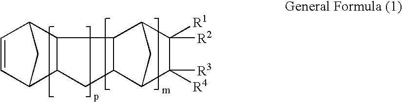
C1C2C3C([R4])([R3])C([R1])([R2])C(C2C2C1C1C=CC2C1)C3
